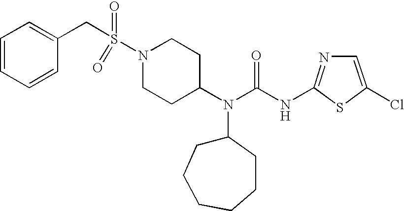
C1=CC=CC(CS(=O)(N2CCC(N(C(NC3=NC=C(Cl)S3)=O)C3CCCCCC3)CC2)=O)=C1
